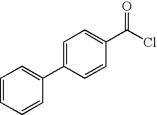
C1(C(Cl)=O)=CC=C(C2=CC=CC=C2)C=C1
